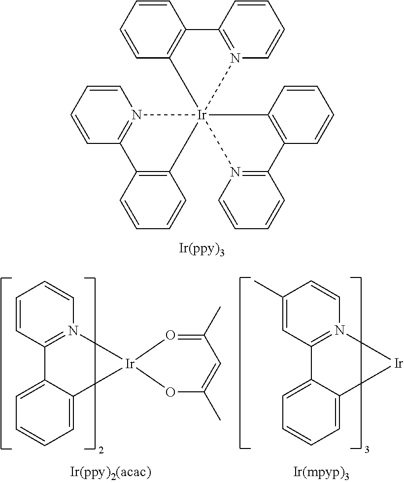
C1=CC2=N(C=C1)[Ir]13(C4=C2C=CC=C4)(C2=C(C=CC=C2)C2=N1C=CC=C2)N1=C(C=CC=C1)C1=C3C=CC=C1.C1(C)=CC2=N(C=C1)[Ir]C1=CC=CC=C21.C1=CC2=N(C=C1)[Ir]1(C3=CC=CC=C23)OC(C)=CC(C)=O1
